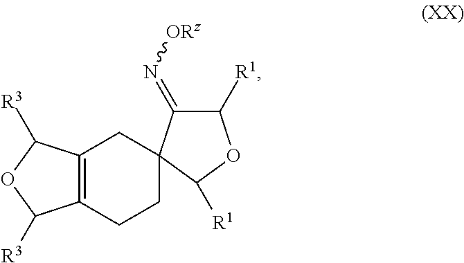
C12=C(CCC3(C1)C(=N[ORz])C([R1])OC3[R1])C([R3])OC2[R3]
